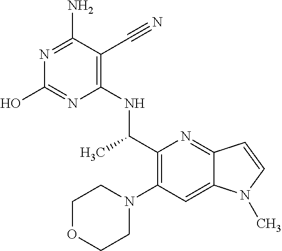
N1=C(N)C(C#N)=C(NC(C2=C(N3CCOCC3)C=C3C(=N2)C=CN3C)C)N=C1O
